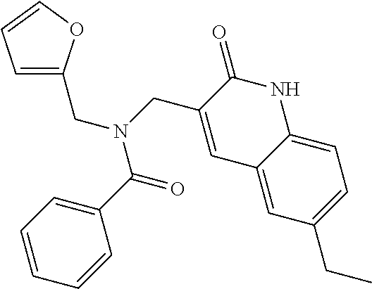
C1=C(CN(C(C2=CC=CC=C2)=O)CC2=CC3=CC(CC)=CC=C3NC2=O)OC=C1
